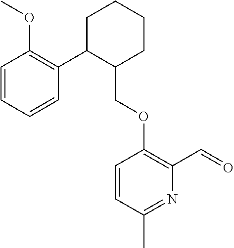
C1C(C2=C(OC)C=CC=C2)C(COC2=C(C=O)N=C(C)C=C2)CCC1
